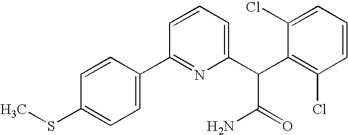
C1(SC)=CC=C(C2=NC(C(C3=C(Cl)C=CC=C3Cl)C(=O)N)=CC=C2)C=C1
